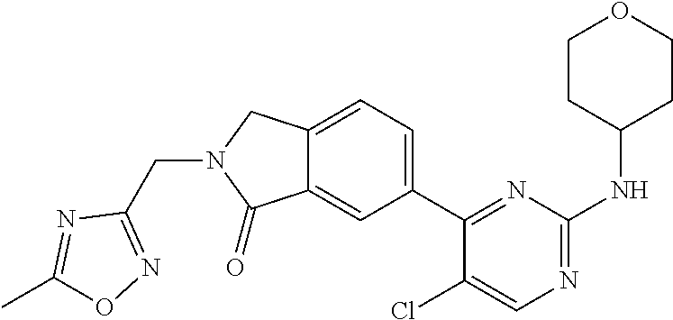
C1(Cl)=CN=C(NC2CCOCC2)N=C1C1=CC=C2C(=C1)C(=O)N(CC1=NOC(C)=N1)C2
